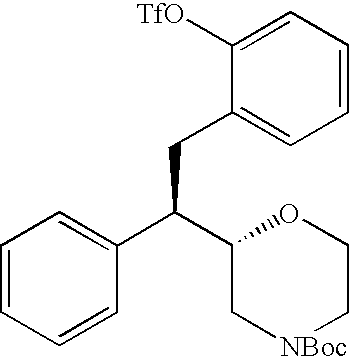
C1(CC(C2=CC=CC=C2)C2C[NBoc]CCO2)=CC=CC=C1[TfO]
